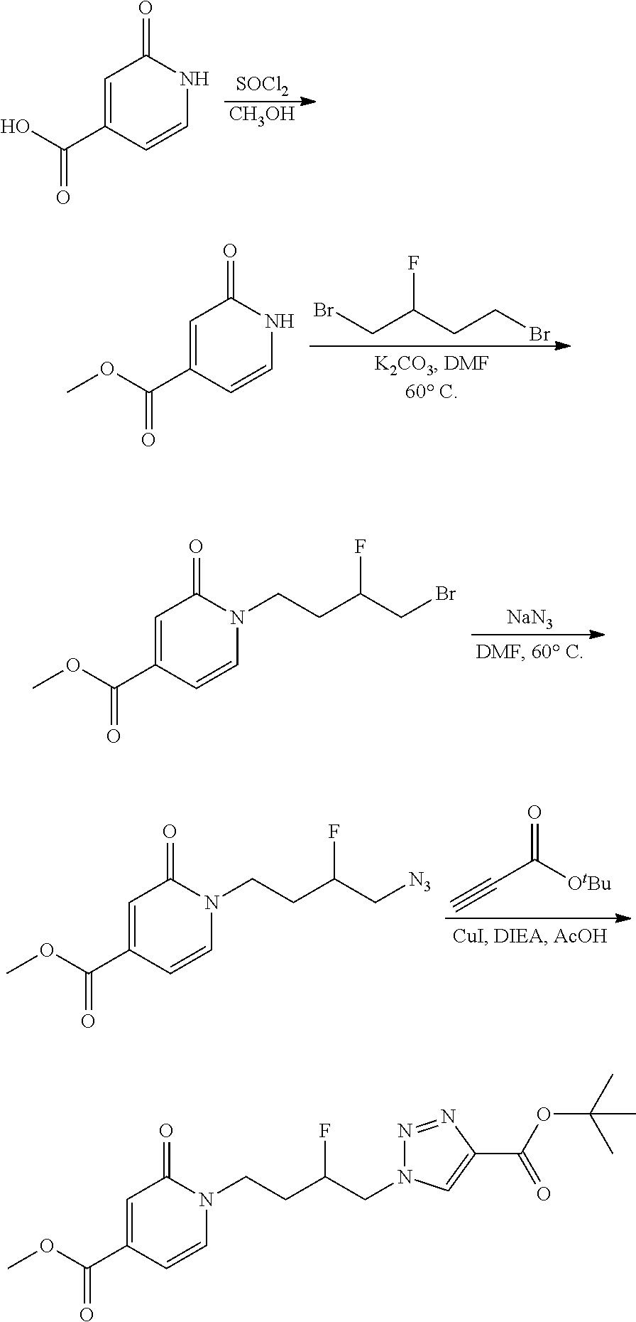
C1=C(C(=O)O)C=CNC1=O.[SOCl2].[CH3OH].C1=C(C(=O)OC)C=CNC1=O.FC(CBr)CCBr.C1=C(C(=O)OC)C=CN(CCC(F)CBr)C1=O.[NaN3].C1=C(C(=O)OC)C=CN(CCC(F)C[N3])C1=O.C#CC(=O)[OtBu].C1=C(C(=O)OC)C=CN(CCC(F)CN2N=NC(C(=O)OC(C)(C)C)=C2)C1=O
